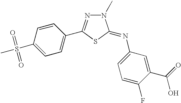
C1=C(S(C)(=O)=O)C=CC(C2=NN(C)C(=NC3=CC=C(F)C(C(O)=O)=C3)S2)=C1
